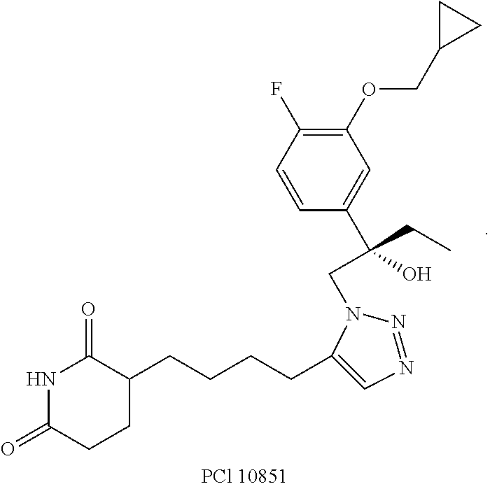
C1(=O)NC(=O)CCC1CCCCC1=CN=NN1CC(C1=CC(OCC2CC2)=C(F)C=C1)(CC)O
